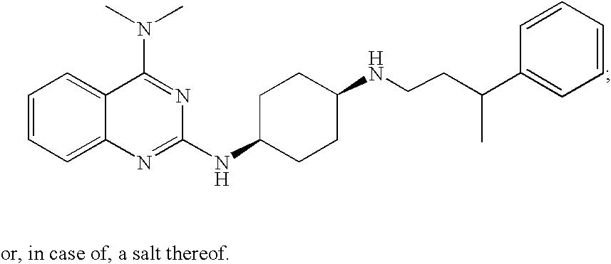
C1=CC=C2C(=C1)C(N(C)C)=NC(NC1CCC(NCCC(C3=CC=CC=C3)C)CC1)=N2
